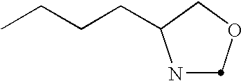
N1C(CCCC)COC1
